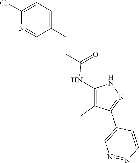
N1C(NC(CCC2=CC=C(Cl)N=C2)=O)=C(C)C(C2=CN=NC=C2)=N1
